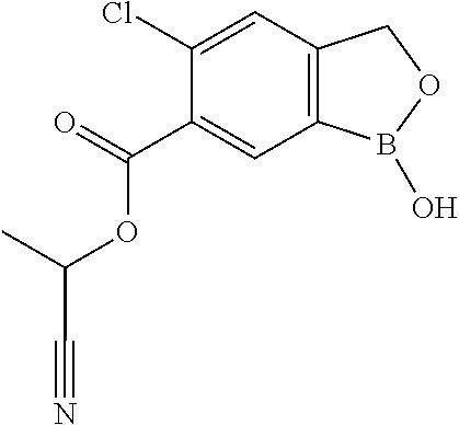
C1(Cl)=CC2=C(C=C1C(=O)OC(C#N)C)B(O)OC2
